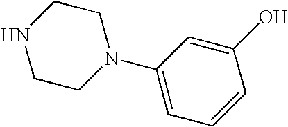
C1(O)=CC(N2CCNCC2)=CC=C1
